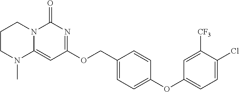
C1CN(C)C2=CC(OCC3=CC=C(OC4=CC=C(Cl)C([CF3])=C4)C=C3)=NC(=O)N2C1
